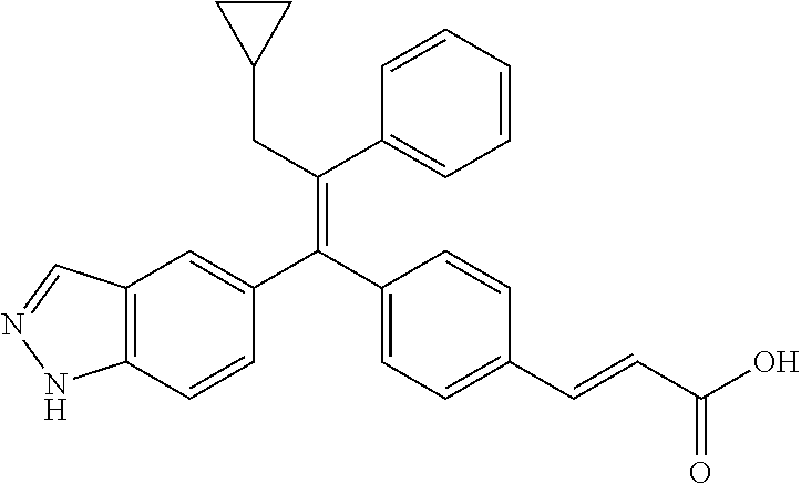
C12=C(C=CC(C(C3=CC=C(C=CC(O)=O)C=C3)=C(CC3CC3)C3=CC=CC=C3)=C1)NN=C2
